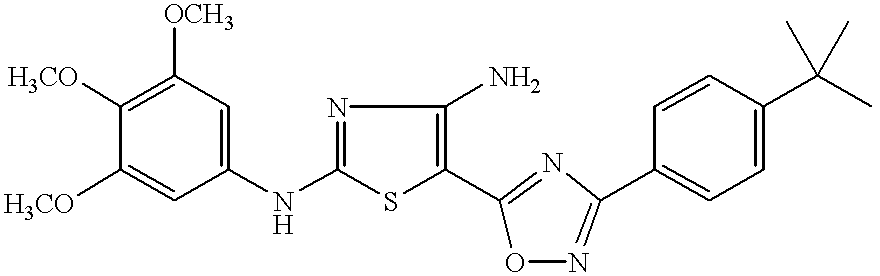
[H3CO]C1=C([OCH3])C=C(NC2=NC(N)=C(C3=NC(C4=CC=C(C(C)(C)C)C=C4)=NO3)S2)C=C1[H3CO]
